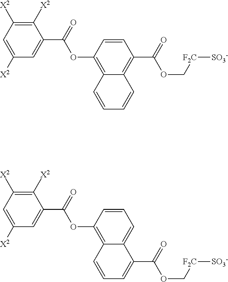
C1=C([X2])C=C(C(=O)OC2=C3C(=C(C(OC[F2C][SO3-])=O)C=C2)C=CC=C3)C([X2])=C1[X2].C1=C([X2])C=C(C(=O)OC2=C3C(=CC=C2)C(C(OC[F2C][SO3-])=O)=CC=C3)C([X2])=C1[X2]
